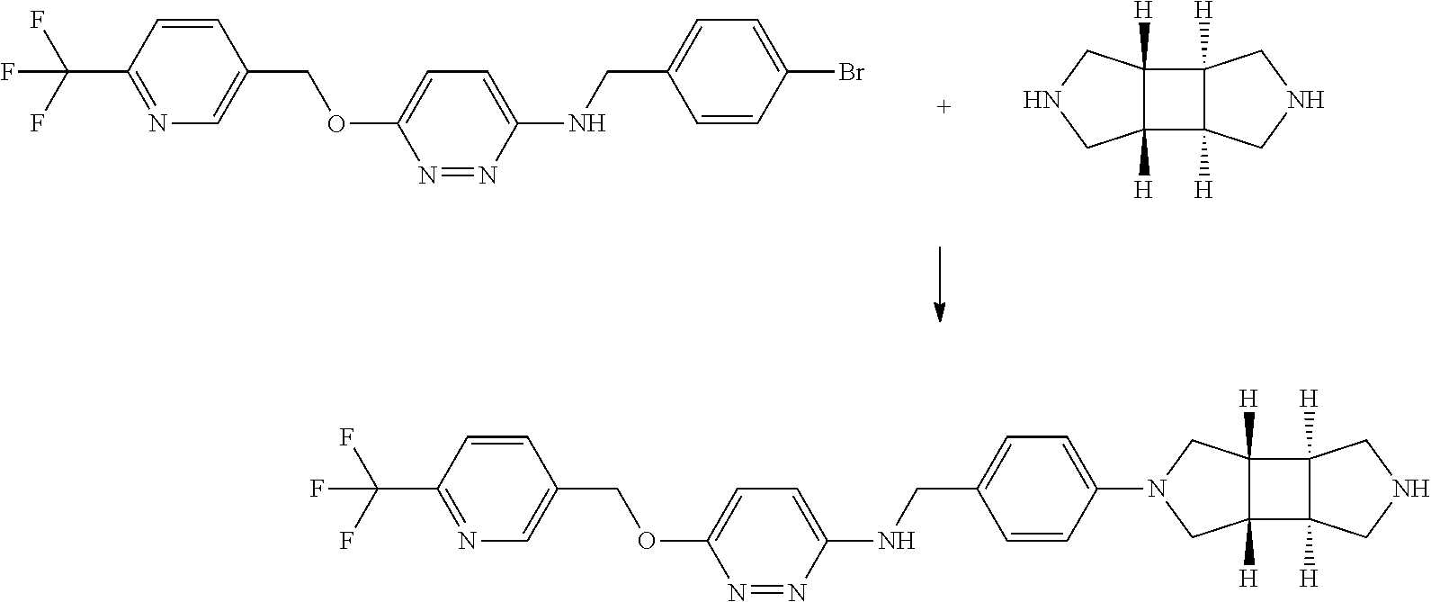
C1=CC(C(F)(F)F)=NC=C1COC1=CC=C(NCC2=CC=C(N3CC4([H])C([H])(C5([H])C4([H])CNC5)C3)C=C2)N=N1.C12([H])C3([H])C([H])(C1([H])CNC2)CNC3.C1=CC(C(F)(F)F)=NC=C1COC1=CC=C(NCC2=CC=C(Br)C=C2)N=N1
